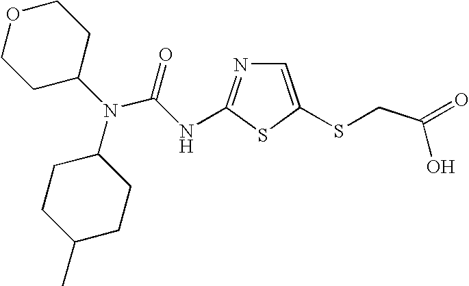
C1=C(SCC(=O)O)SC(NC(N(C2CCC(C)CC2)C2CCOCC2)=O)=N1
